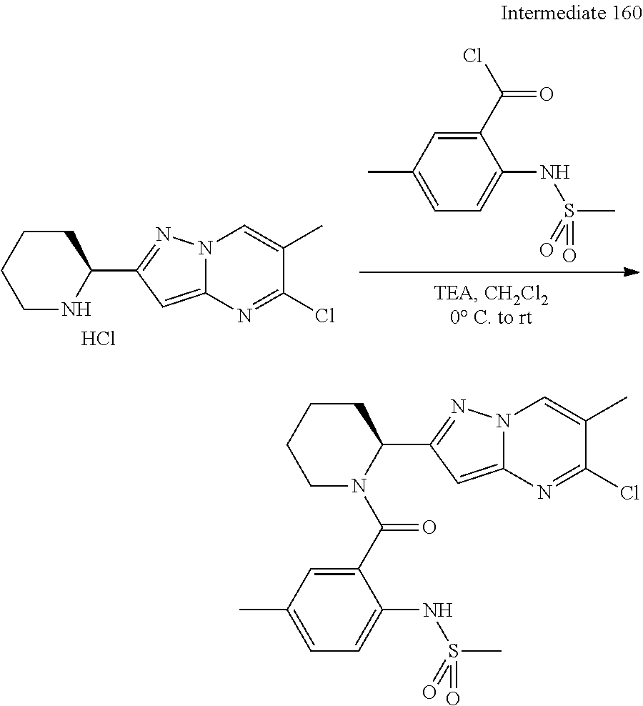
C1(C(N2C(C3=NN4C(=C3)N=C(Cl)C(C)=C4)CCCC2)=O)=CC(C)=CC=C1NS(C)(=O)=O.C1(C(Cl)=O)=CC(C)=CC=C1NS(C)(=O)=O.N1C(C2=NN3C(=C2)N=C(Cl)C(C)=C3)CCCC1.Cl
